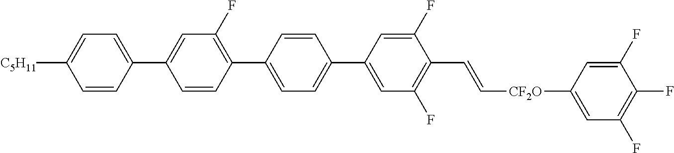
C1=CC(C2=C(F)C=C(C3=CC=C([C5H11])C=C3)C=C2)=CC=C1C1=CC(F)=C(C=C[CF2O]C2=CC(F)=C(F)C(F)=C2)C(F)=C1
